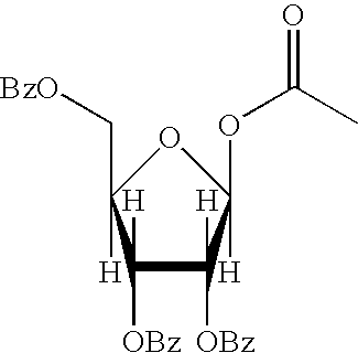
C1([H])([OBz])C([H])([OBz])C([H])(OC(C)=O)OC1([H])C[BzO]
